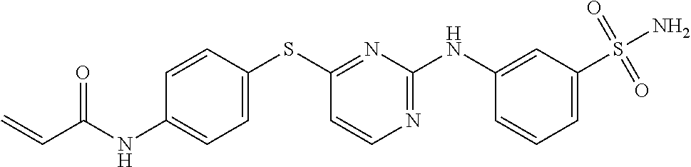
C1(NC(C=C)=O)=CC=C(SC2=NC(NC3=CC(S(=O)(=O)N)=CC=C3)=NC=C2)C=C1
